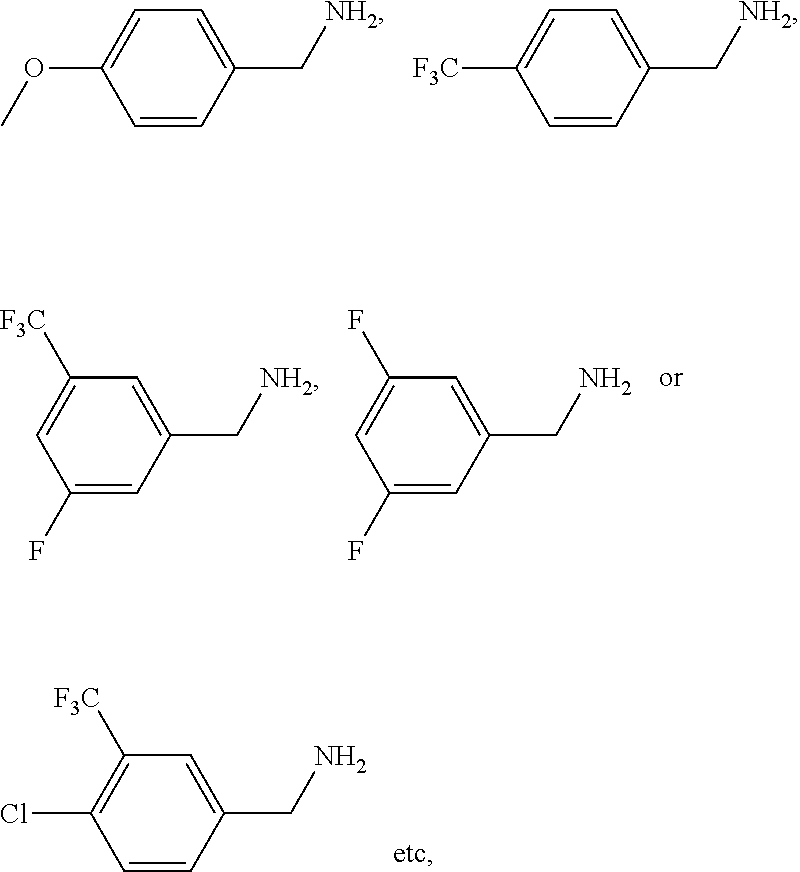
C1=C(OC)C=CC(C[NH2])=C1.C1=C([F3C])C=CC(C[NH2])=C1.C1([F3C])=CC(F)=CC(C[NH2])=C1.C1(F)=CC(F)=CC(CN)=C1.C1([F3C])=C(Cl)C=CC(CN)=C1
